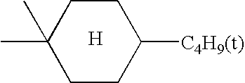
CC1(C)CCC([C4H9(t)])CC1.[H]
